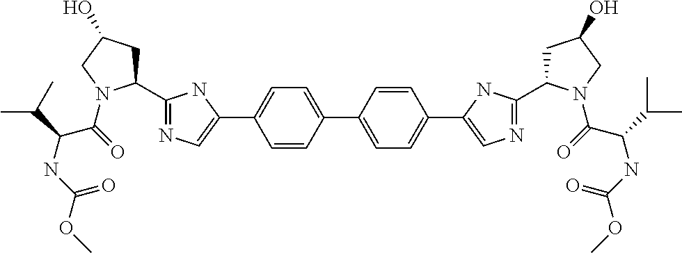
C1(C2=NC=C(C3=CC=C(C4=CC=C(C5=CN=C(C6CC(O)CN6C(=O)C(C(C)C)NC(OC)=O)N5)C=C4)C=C3)N2)CC(O)CN1C(=O)C(C(C)C)NC(OC)=O
